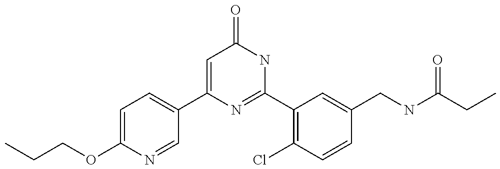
C1(C2=CC=C(OCCC)N=C2)=CC(=O)NC(C2=C(Cl)C=CC(CNC(CC)=O)=C2)=N1
